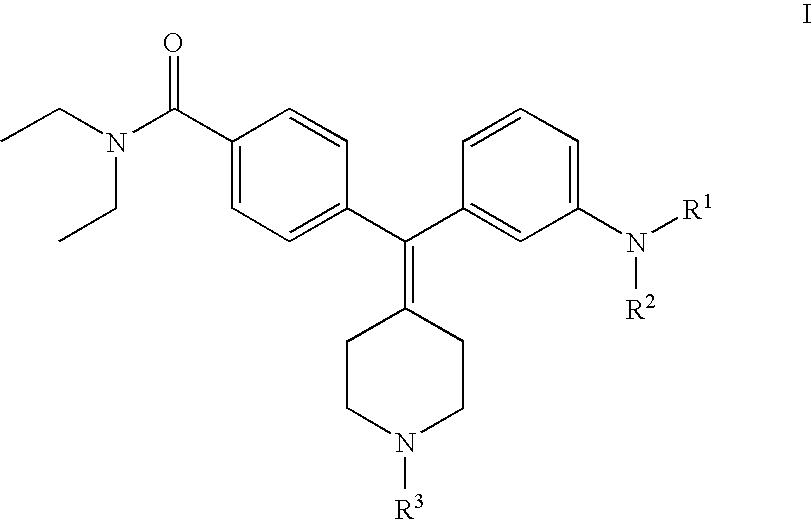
CCN(CC)C(C1=CC=C(C(C2=CC(N([R1])[R2])=CC=C2)=C2CCN([R3])CC2)C=C1)=O
